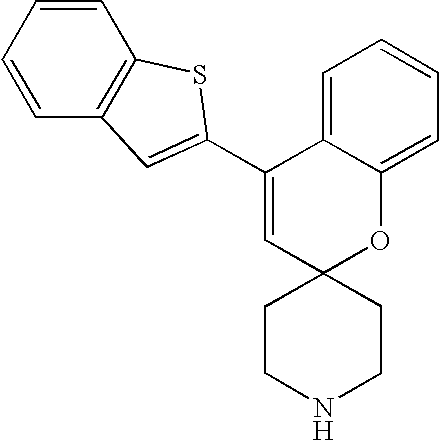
C1(C2=CC3=C(C=CC=C3)S2)=CC2(OC3=CC=CC=C13)CCNCC2
